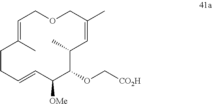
C1=C(C)CCC=CC([OMe])C(OC[CO2H])C(C)C=C(C)COC1
